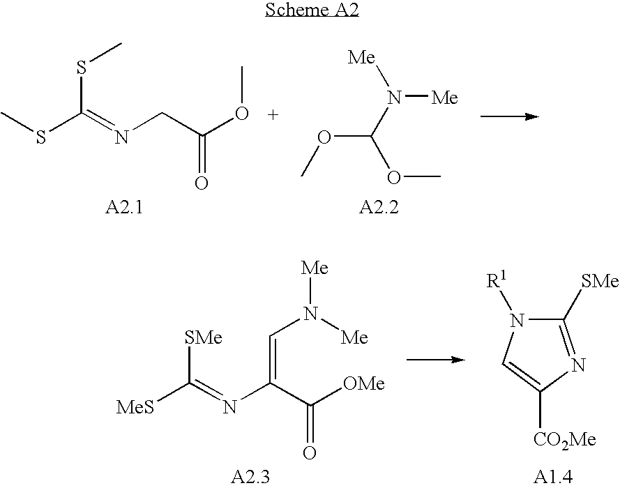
CSC(=NCC(OC)=O)SC.O(C(N([Me])[Me])OC)C.[MeS]C(=NC(C(=O)[OMe])=CN([Me])[Me])[SMe].C1([SMe])=NC([CO2Me])=CN1[R1]
